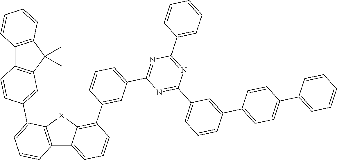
C12=C([X]C3=C(C4=CC(C5=NC(C6=CC=CC=C6)=NC(C6=CC=CC(C7=CC=C(C8=CC=CC=C8)C=C7)=C6)=N5)=CC=C4)C=CC=C13)C(C1=CC3=C(C4=C(C3(C)C)C=CC=C4)C=C1)=CC=C2
